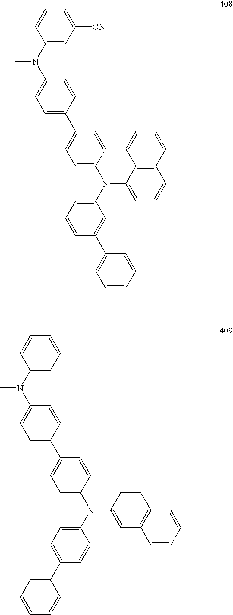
C1(C2=CC=C(N(C3=CC=CC(C4=CC=CC=C4)=C3)C3=CC=CC4=C3C=CC=C4)C=C2)=CC=C(N(C2=CC([CN])=CC=C2)C)C=C1.C1(C2=CC=C(N(C3=CC=C(C4=CC=CC=C4)C=C3)C3=CC4=C(C=C3)C=CC=C4)C=C2)=CC=C(N(C2=CC=CC=C2)C)C=C1
